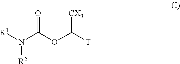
N(C(OC([T])[CX3])=O)([R1])[R2]
